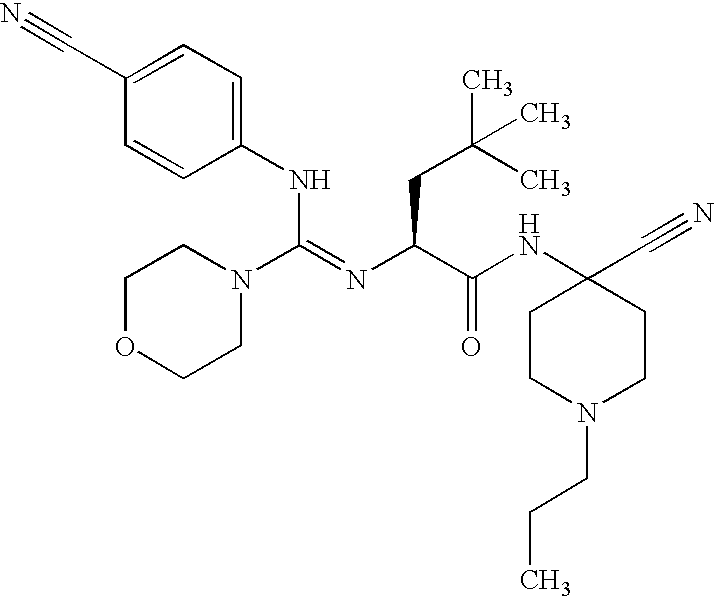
N#CC1=CC=C(NC(N2CCOCC2)=NC(CC(C)(C)C)C(=O)NC2(C#N)CCN(CCC)CC2)C=C1
